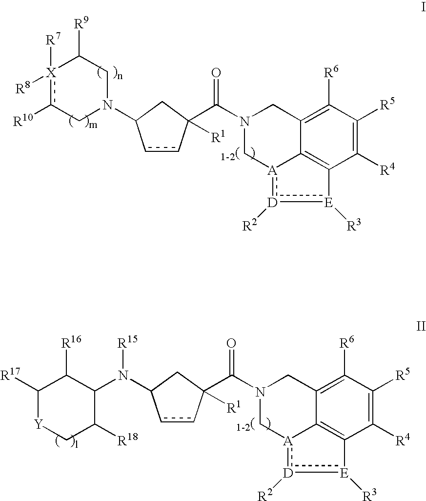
[X]1([R7])([R8])c([R10])CN(C2CC(C(N3C[A]4:[D]([R2]):[E]([R3])C5=C4C(=C([R6])C([R5])=C5[R4])C3)=O)([R1])cc2)CC1[R9].C1([R17])[Y]CC([R18])C(N(C2CC(C(N3C[A]4:[D]([R2]):[E]([R3])C5=C4C(=C([R6])C([R5])=C5[R4])C3)=O)([R1])cc2)[R15])C1[R16]
